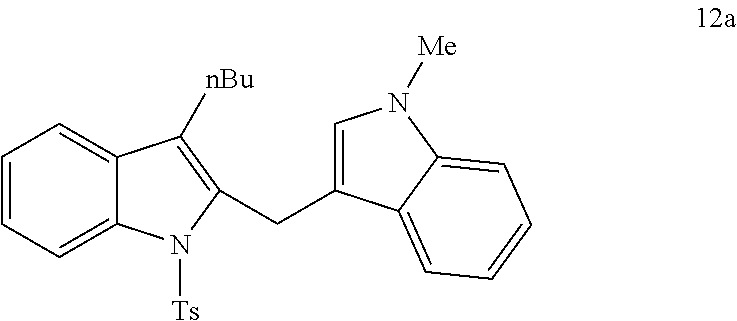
C1=CC=C2C(=C1)C([nBu])=C(CC1=CN([Me])C3=CC=CC=C13)N2[Ts]
